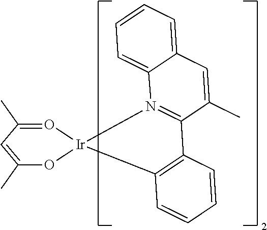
O1C(C)=CC(C)=O[Ir]12N1=C(C(C)=CC3=CC=CC=C13)C1=C2C=CC=C1
